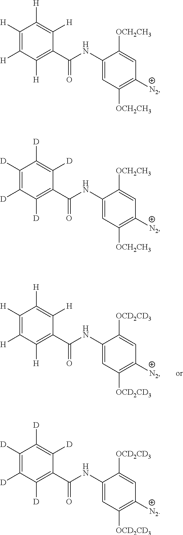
C1([H])=C([H])C([H])=C(C(=O)NC2=CC([OCD2CD3])=C([N2])C=C2[OCD2CD3])C([H])=C1[H].C1([H])=C([H])C([H])=C(C(=O)NC2=CC([OCH2CH3])=C([N2])C=C2[OCH2CH3])C([H])=C1[H].C1([D])=C([D])C([D])=C(C(=O)NC2=CC([OCH2CH3])=C([N2])C=C2[OCH2CH3])C([D])=C1[D].C1([D])=C([D])C([D])=C(C(=O)NC2=CC([OCD2CD3])=C([N2])C=C2[OCD2CD3])C([D])=C1[D]
